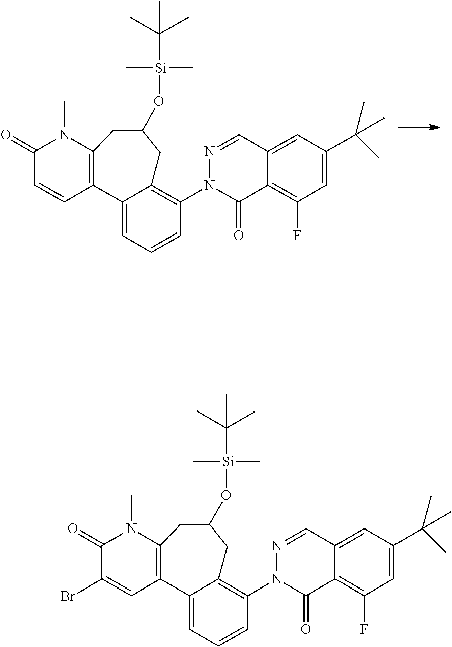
C12=C(N(C)C(=O)C=C1)CC(O[Si](C)(C)C(C)(C)C)CC1=C(N3C(=O)C4=C(F)C=C(C(C)(C)C)C=C4C=N3)C=CC=C21.C12=C(N(C)C(=O)C(Br)=C1)CC(O[Si](C)(C)C(C)(C)C)CC1=C(N3C(=O)C4=C(F)C=C(C(C)(C)C)C=C4C=N3)C=CC=C21
